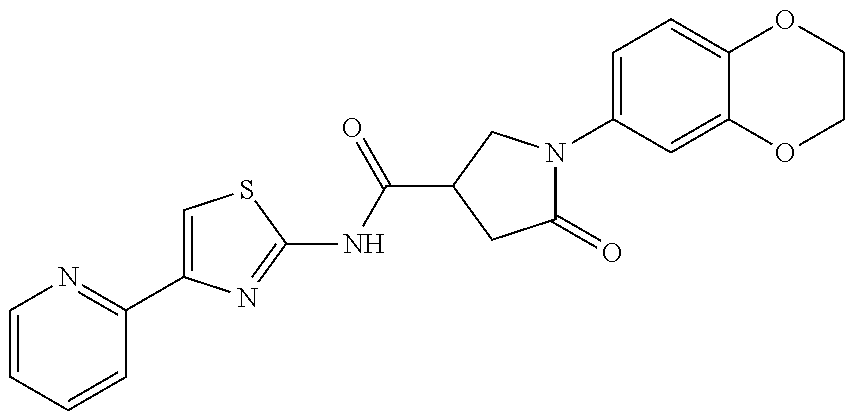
C1=CC=CC(C2=CSC(NC(=O)C3CN(C4=CC=C5C(=C4)OCCO5)C(=O)C3)=N2)=N1
